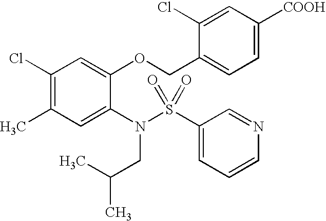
C1(Cl)=C(C)C=C(N(S(C2=CC=CN=C2)(=O)=O)CC(C)C)C(OCC2=CC=C([COOH])C=C2Cl)=C1
